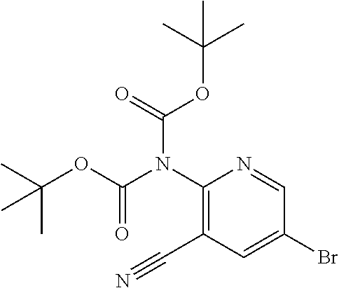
C1(N(C(OC(C)(C)C)=O)C(=O)OC(C)(C)C)=C(C#N)C=C(Br)C=N1
